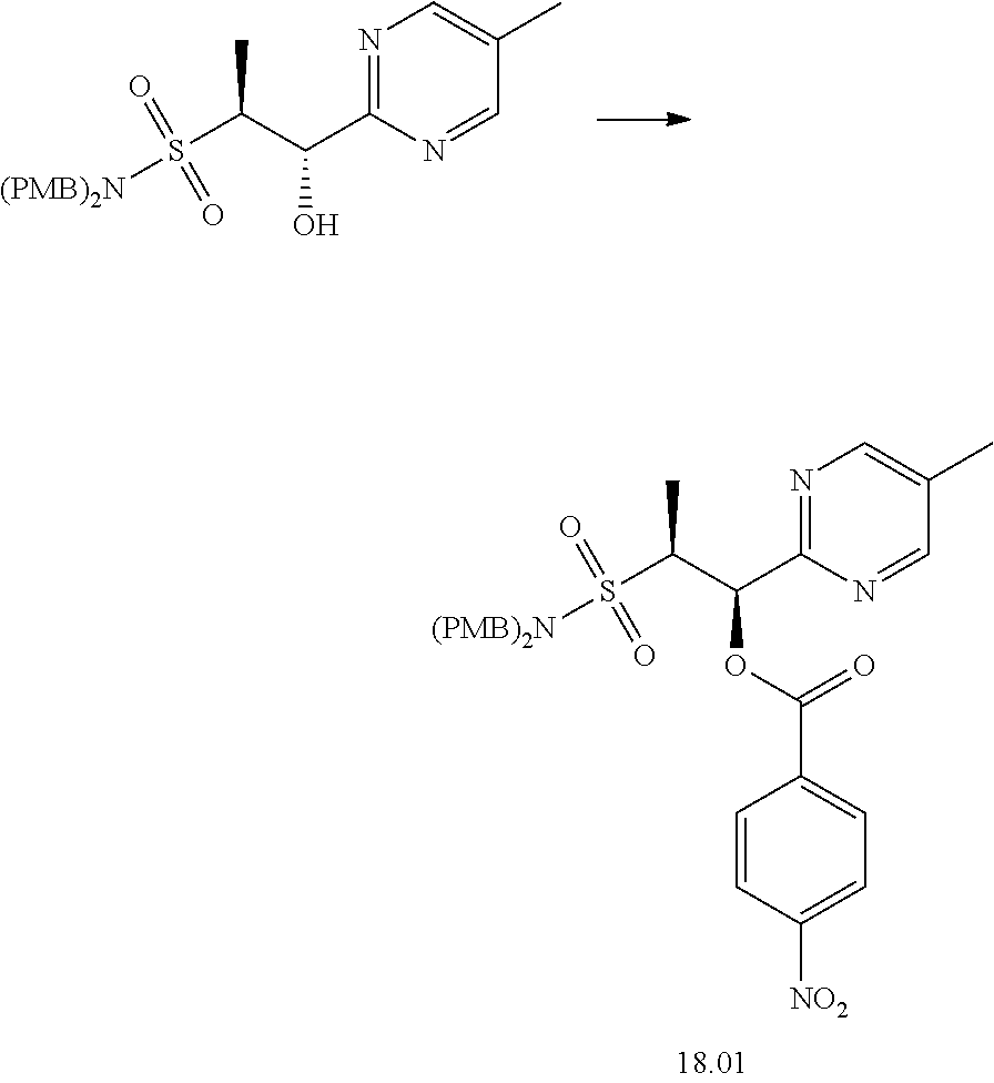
C1(C(C(S(=O)([(PMB)2N])=O)C)OC(=O)C2=CC=C([NO2])C=C2)=NC=C(C)C=N1.C1(C(C(S(=O)([(PMB)2N])=O)C)O)=NC=C(C)C=N1
